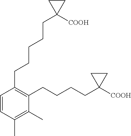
C1=CC(C)=C(C)C(CCCCC2([COOH])CC2)=C1CCCCCC1([COOH])CC1
